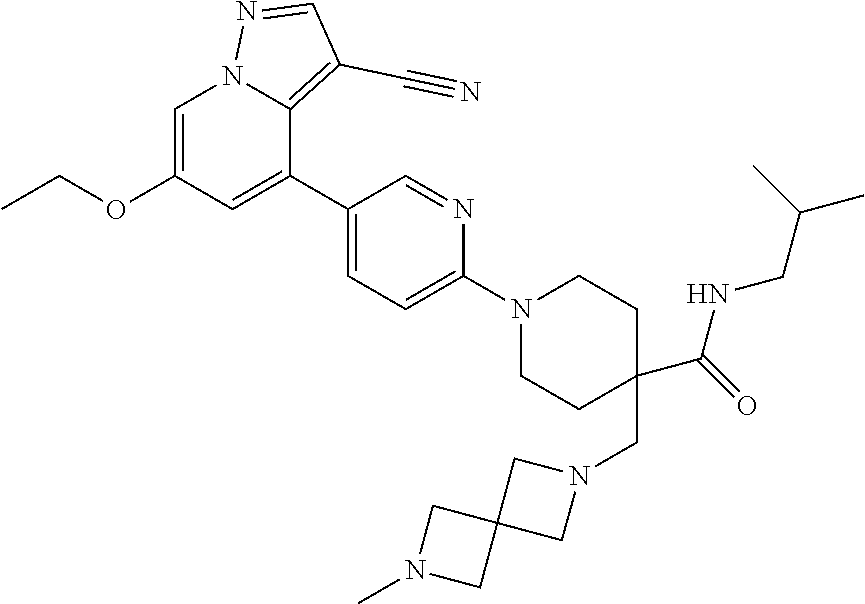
C1=C(OCC)C=C(C2=CC=C(N3CCC(CN4CC5(C4)CN(C)C5)(C(=O)NCC(C)C)CC3)N=C2)C2=C(C#N)C=NN12
